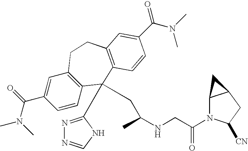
CN(C(C1=CC2=C(C=C1)C(C1=NN=CN1)(CC(NCC(N1C3C(CC1[CN])C3)=O)C)C1=C(CC2)C=C(C(N(C)C)=O)C=C1)=O)C
